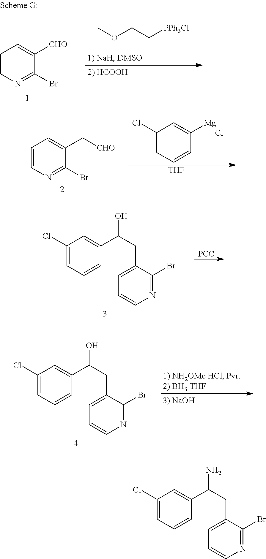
C1=CN=C(Br)C([CHO])=C1.COCC[PPh3Cl].C1=CN=C(Br)C(C[CHO])=C1.C1(Cl)=CC=CC([Mg])=C1.Cl.[THF].C1=C(CC(C2=CC(Cl)=CC=C2)O)C(Br)=NC=C1.[PCC].C1=C(CC(C2=CC(Cl)=CC=C2)O)C(Br)=NC=C1.C1=C(CC(C2=CC(Cl)=CC=C2)N)C(Br)=NC=C1
